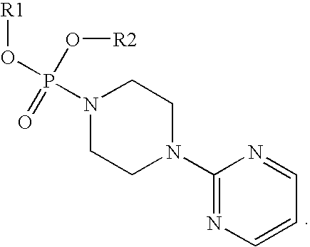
C1(N2CCN(P(O[R1])(=O)O[R2])CC2)=NC=CC=N1
